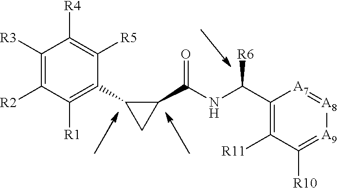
C1([R3])=C([R2])C([R1])=C(C2CC2C(NC(C2=C([R11])C([R10])=[A9][A8]=[A7]2)[R6])=O)C([R5])=C1[R4]
